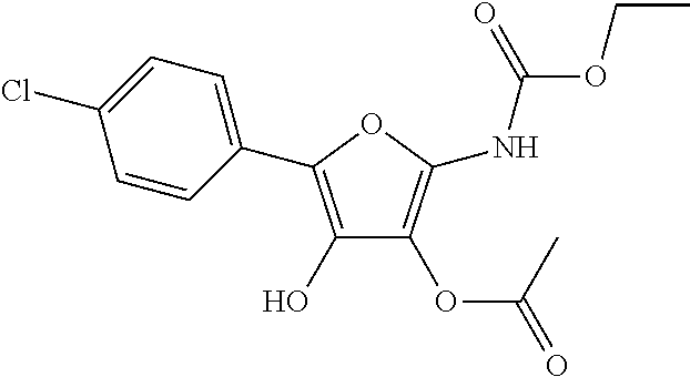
C1(C2=C(O)C(OC(=O)C)=C(NC(=O)OCC)O2)=CC=C(Cl)C=C1
